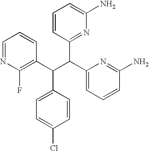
C1=NC(F)=C(C(C(C2=CC=CC(N)=N2)C2=NC(N)=CC=C2)C2=CC=C(Cl)C=C2)C=C1
